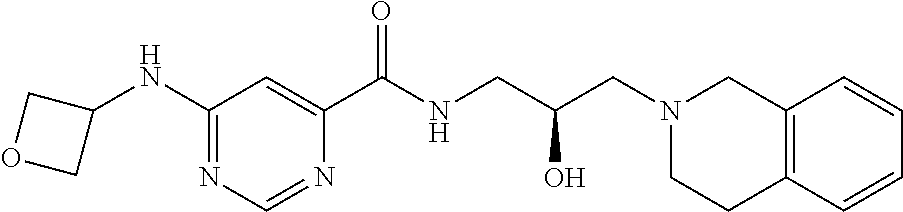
N1=CN=C(NC2COC2)C=C1C(NCC(CN1CC2=C(CC1)C=CC=C2)O)=O
